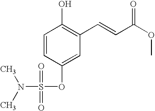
C1=CC(O)=C(C=CC(OC)=O)C=C1OS(N(C)C)(=O)=O
